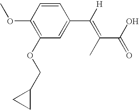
C1=CC(OC)=C(OCC2CC2)C=C1C([H])=C(C)C(O)=O
